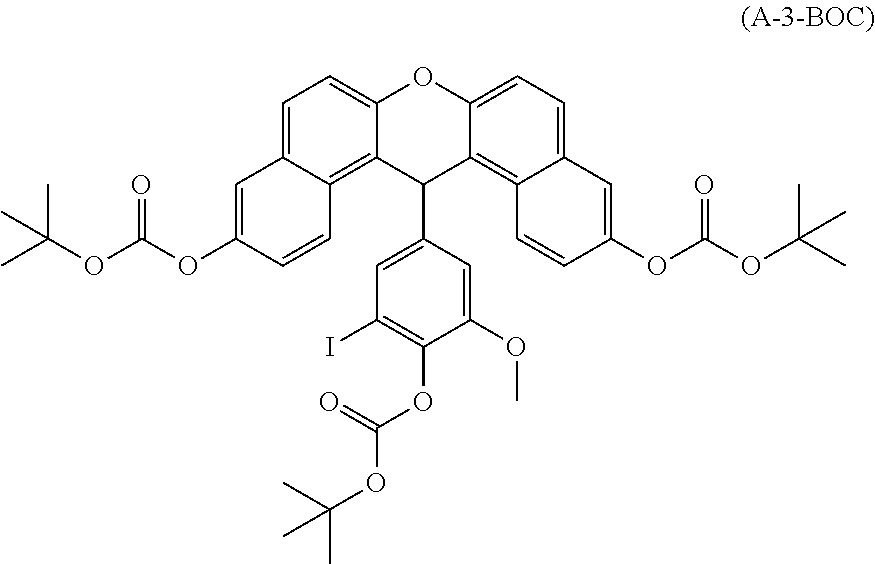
C1=C2C(=C3C(=C1)OC1=CC=C4C(=C1C3C1=CC(I)=C(OC(OC(C)(C)C)=O)C(OC)=C1)C=CC(OC(OC(C)(C)C)=O)=C4)C=CC(OC(OC(C)(C)C)=O)=C2
